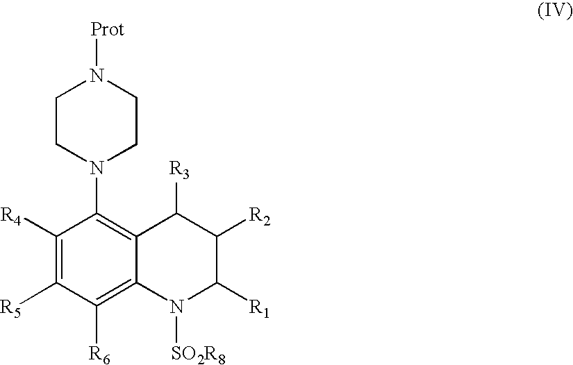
C1CN(C2=C3C(=C([R6])C([R5])=C2[R4])N([SO2R8])C([R1])C([R2])C3[R3])CCN1[Prot]
